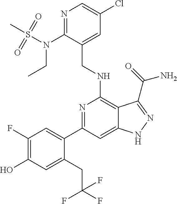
C1(C2=CC(F)=C(O)C=C2CC(F)(F)F)=NC(NCC2=CC(Cl)=CN=C2N(CC)S(C)(=O)=O)=C2C(=C1)NN=C2C(N)=O
